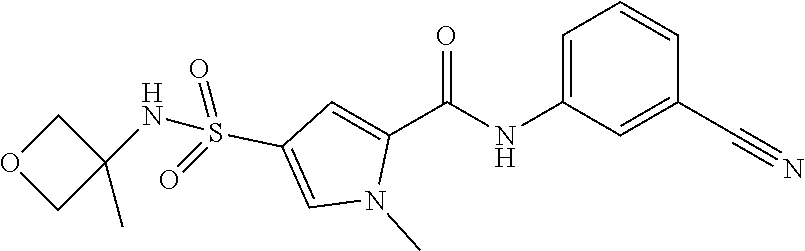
C1=C(NC(C2=CC(S(=O)(=O)NC3(C)COC3)=CN2C)=O)C=C(C#N)C=C1
